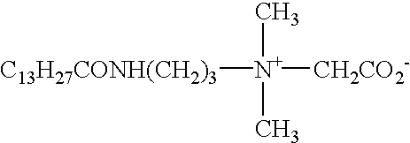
[C13H27CONH(CH2)3][N+]([CH2CO2-])(C)C
